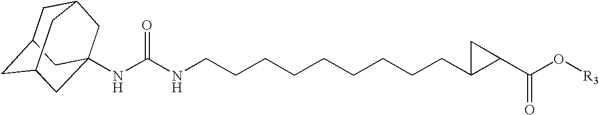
C1C2CC3CC(NC(NCCCCCCCCCC4C(C(O[R3])=O)C4)=O)(CC1C3)C2
